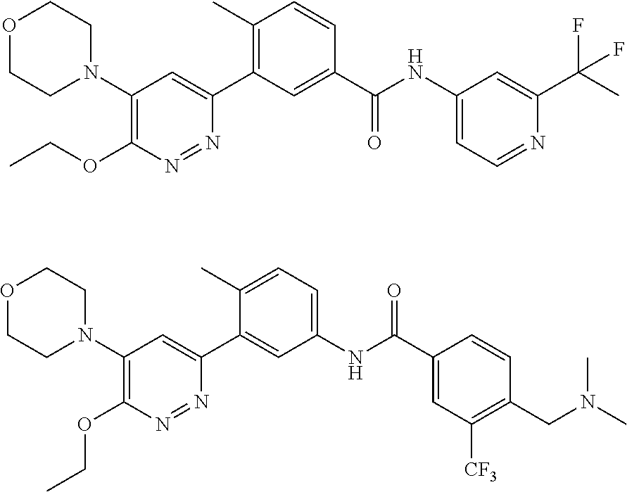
C1(N2CCOCC2)=C(OCC)N=NC(C2=C(C)C=CC(C(NC3=CC=NC(C(C)(F)F)=C3)=O)=C2)=C1.C1(N2CCOCC2)=C(OCC)N=NC(C2=CC(NC(C3=CC([CF3])=C(CN(C)C)C=C3)=O)=CC=C2C)=C1
